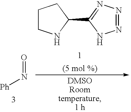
O=N[Ph].C1CNC(C2=NN=NN2)C1
